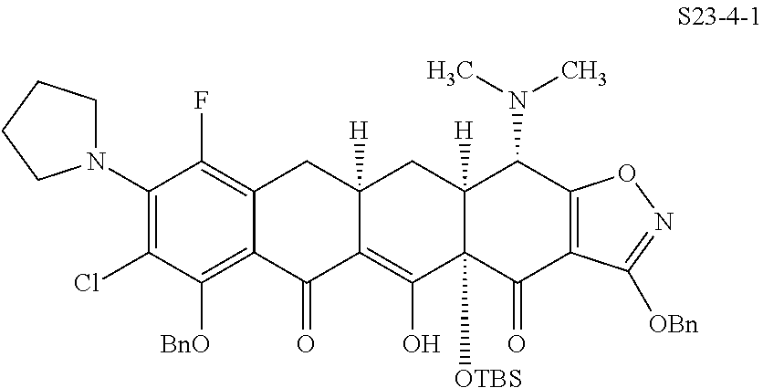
C1(N2CCCC2)=C(Cl)C([BnO])=C2C(=C1F)CC1([H])C(=C(O)C3([OTBS])C([H])(C1)C(N(C)C)C1=C(C3=O)C([OBn])=NO1)C2=O
